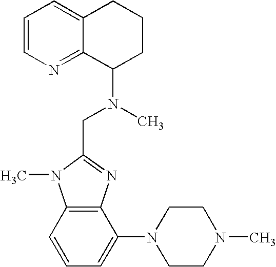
C12=C(C=CC=C1N1CCN(C)CC1)N(C)C(CN(C1CCCC3=CC=CN=C13)C)=N2
